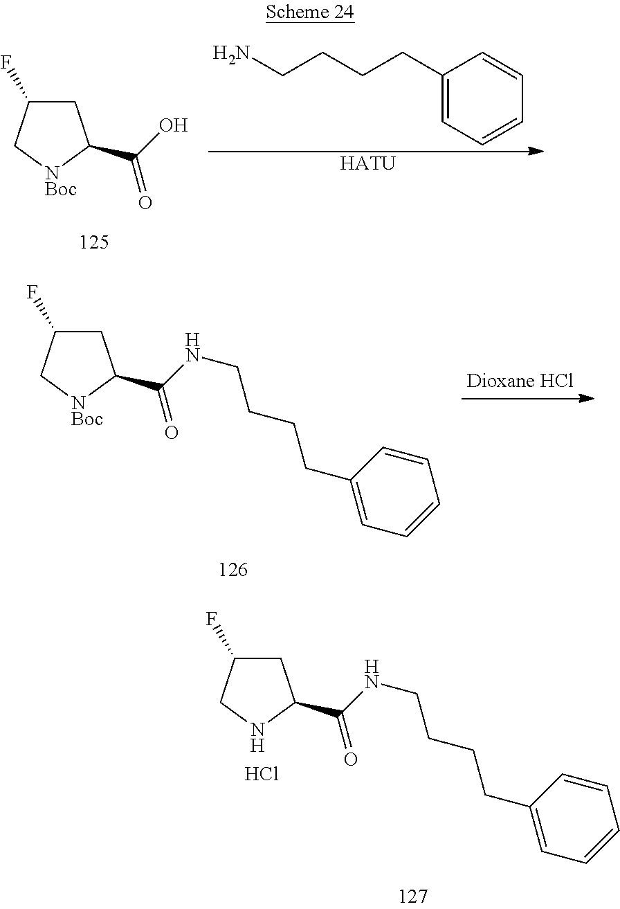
C1C(F)C[NBoc]C1C(O)=O.C1(CCCCN)=CC=CC=C1.[HATU].C1C(F)C[NBoc]C1C(NCCCCC1=CC=CC=C1)=O.C1C(F)CNC1C(NCCCCC1=CC=CC=C1)=O.Cl
